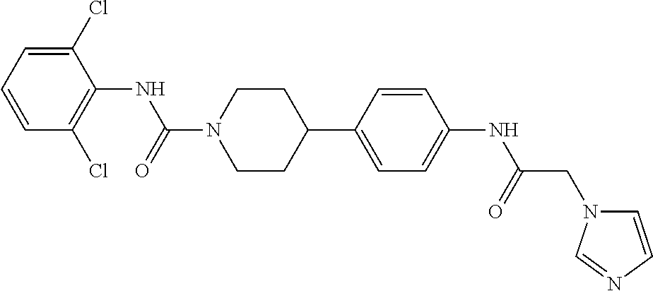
C1(Cl)=CC=CC(Cl)=C1NC(N1CCC(C2=CC=C(NC(CN3C=CN=C3)=O)C=C2)CC1)=O
